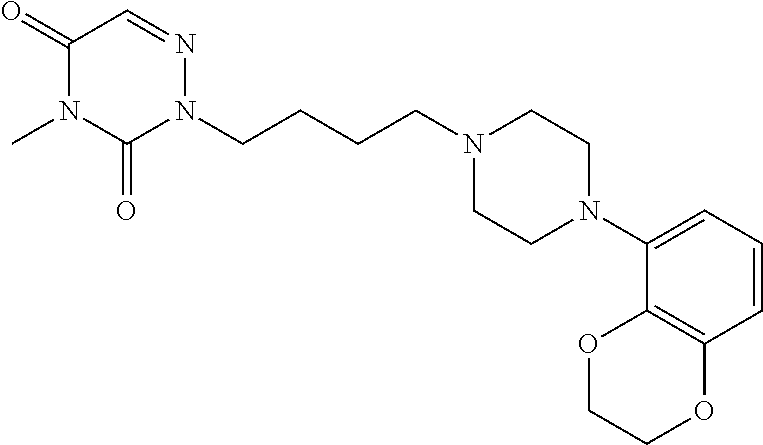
C1(=O)N(C)C(=O)N(CCCCN2CCN(C3=CC=CC4=C3OCCO4)CC2)N=C1
